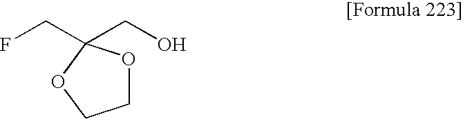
FCC1(CO)OCCO1
